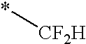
*[CF2H]
